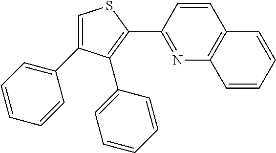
C1=CC(C2=C(C3=CC=CC=C3)C(C3=CC=CC=C3)=CS2)=NC2=C1C=CC=C2
